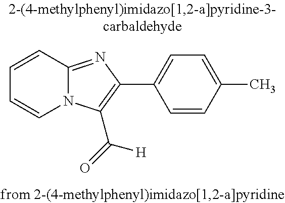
C1=CC2=NC(C3=CC=C(C)C=C3)=C(C(=O)[H])N2C=C1
